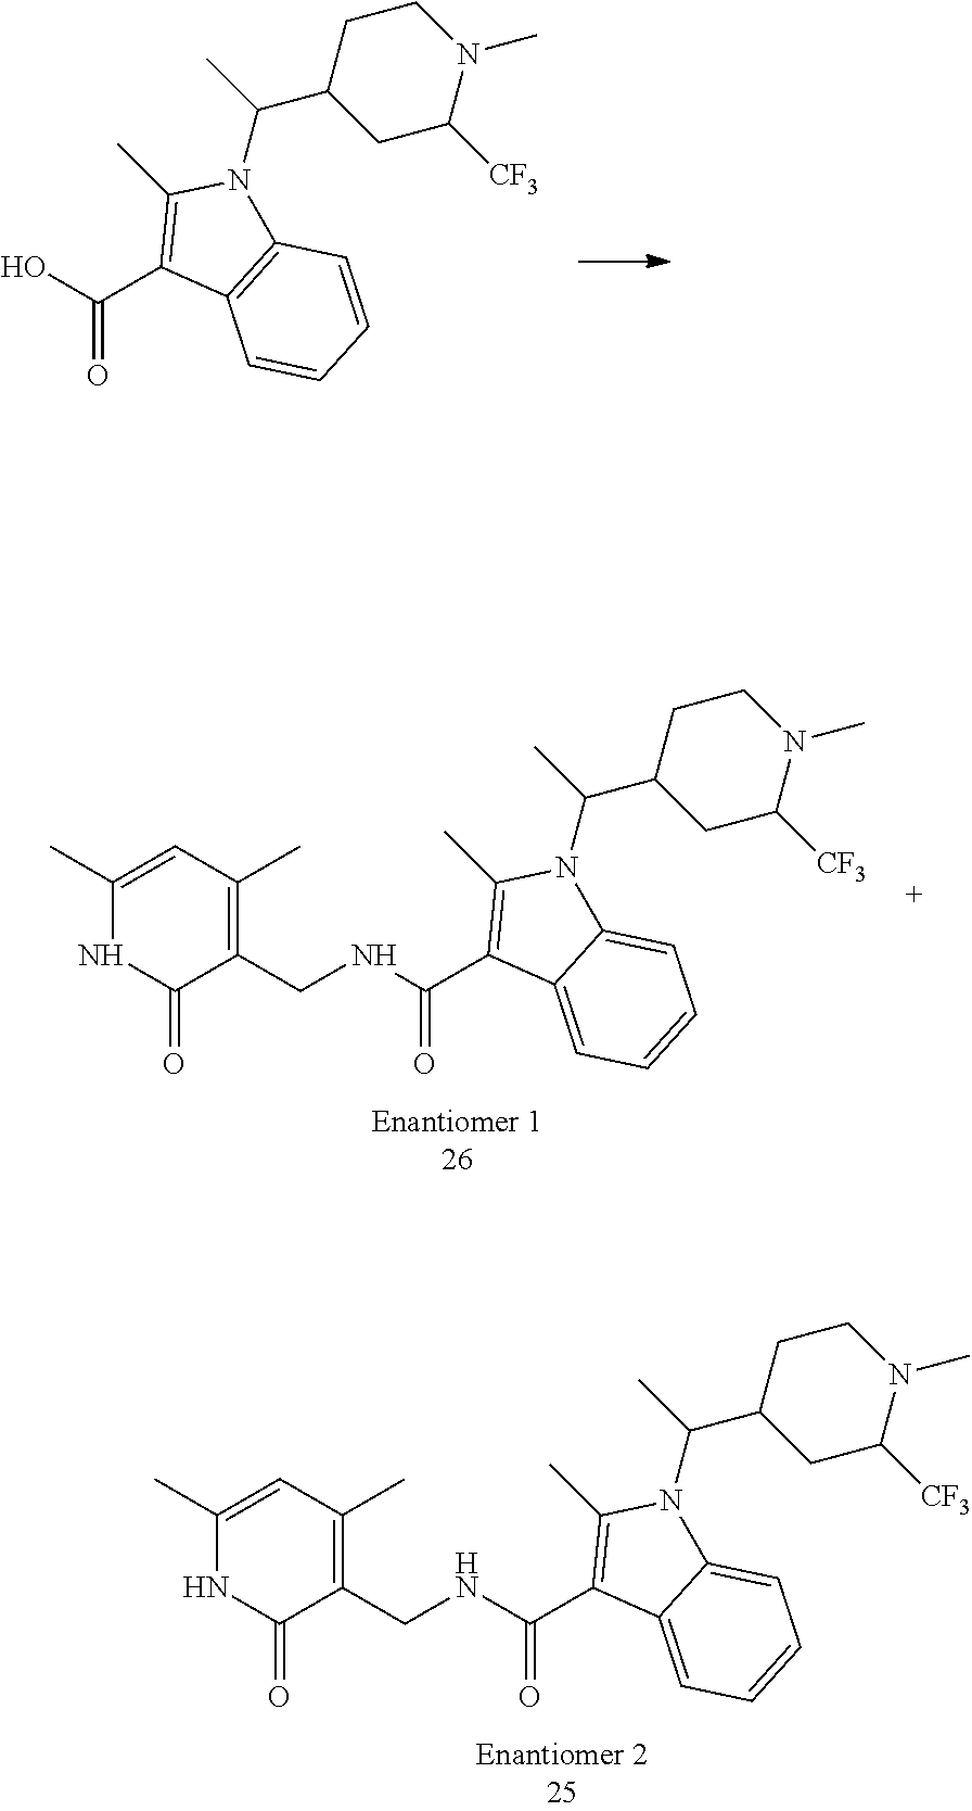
OC(C1=C(C)N(C(C)C2CC([CF3])N(C)CC2)C2=C1C=CC=C2)=O.C1(C)=CC(C)=C(CNC(C2=C(C)N(C(C)C3CC([CF3])N(C)CC3)C3=CC=CC=C23)=O)C(=O)N1.C1(C)=CC(C)=C(CNC(C2=C(C)N(C(C)C3CC([CF3])N(C)CC3)C3=CC=CC=C23)=O)C(=O)N1
